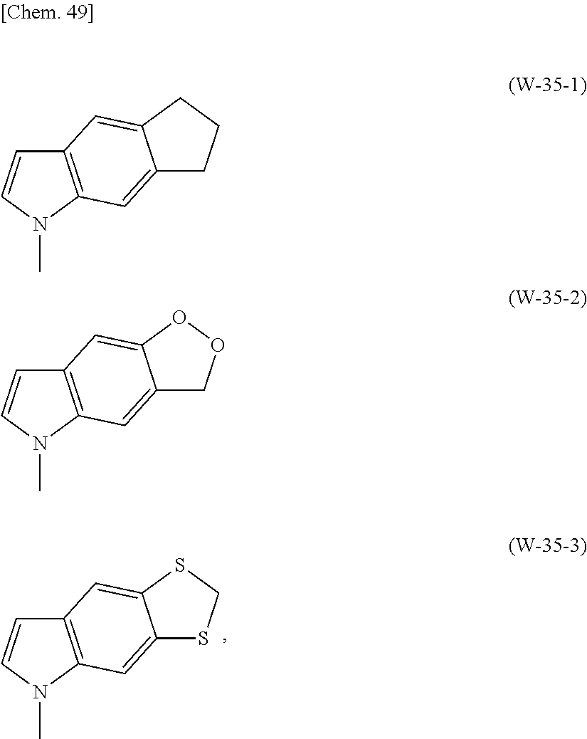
C12=C(N(C)C=C1)C=C1C(=C2)SCS1.C12=C(N(C)C=C1)C=C1C(=C2)CCC1.C12=C(N(C)C=C1)C=C1C(=C2)OOC1
